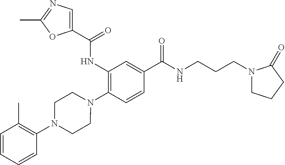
C1(NC(=O)C2=CN=C(C)O2)=C(N2CCN(C3=C(C)C=CC=C3)CC2)C=CC(C(NCCCN2CCCC2=O)=O)=C1
